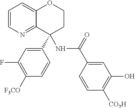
C1(C2(NC(=O)C3=CC(O)=C([CO2H])C=C3)C3=NC=CC=C3OCC2)=CC(F)=C([F3CO])C=C1
